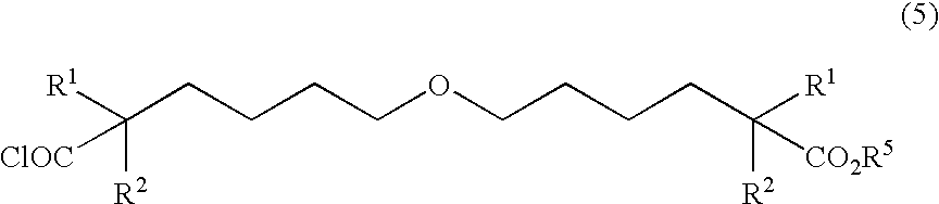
C(CCCCOCCCCC([R1])([R2])[CO2R5])([R1])([R2])[ClOC]
